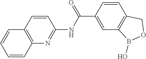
C1=CC(C(=O)NC2=NC3=C(C=C2)C=CC=C3)=CC2=C1COB2O
